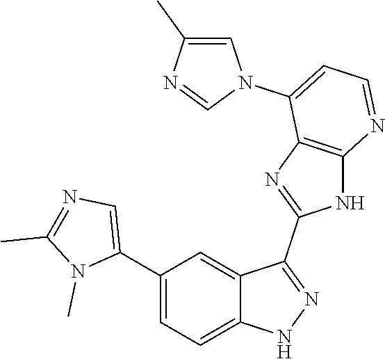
C1(C2=CC=C3C(=C2)C(C2=NC4=C(N2)N=CC=C4N2C=C(C)N=C2)=NN3)=CN=C(C)N1C
